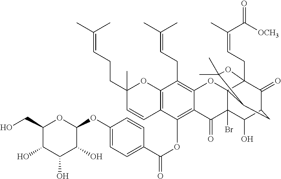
C12=C(OC(C3=CC=C(OC4OC(CO)C(O)C(O)C4O)C=C3)=O)C3=C(C(CC=C(C)C)=C1OC14C(Br)(C2=O)C(O)C2C(=O)C1(CC=C(C)C(=O)[OCH3])OC(C)(C)C4C2)OC(C)(CCC=C(C)C)C=C3
